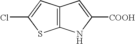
C12=C(C=C(Cl)S1)C=C([COOH])N2
